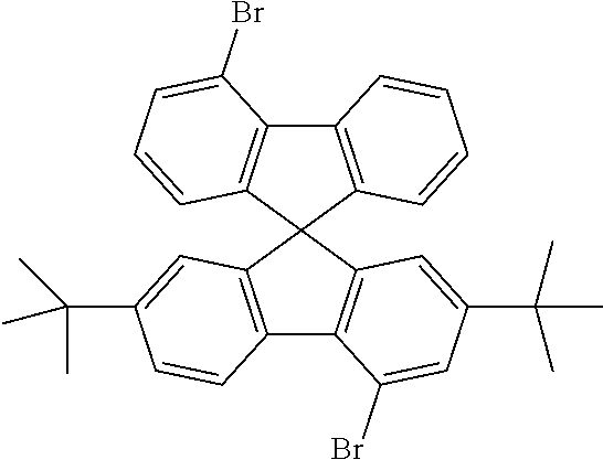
C12=C(C=C(C(C)(C)C)C=C1)C1(C3=C2C(Br)=CC(C(C)(C)C)=C3)C2=C(C3=C1C=CC=C3Br)C=CC=C2
